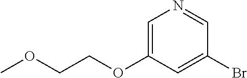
BrC1=CC(OCCOC)=CN=C1
